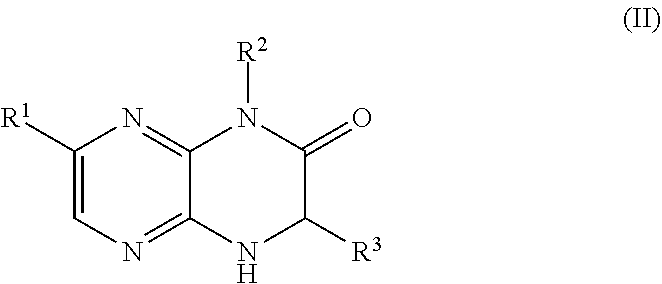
N1([R2])C2=NC([R1])=CN=C2NC([R3])C1=O
